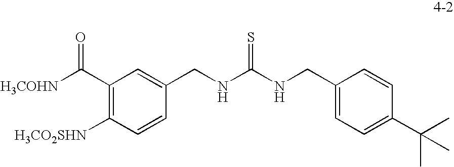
C1(C([H3COHN])=O)=C([H3CO2SHN])C=CC(CNC(NCC2=CC=C(C(C)(C)C)C=C2)=S)=C1
